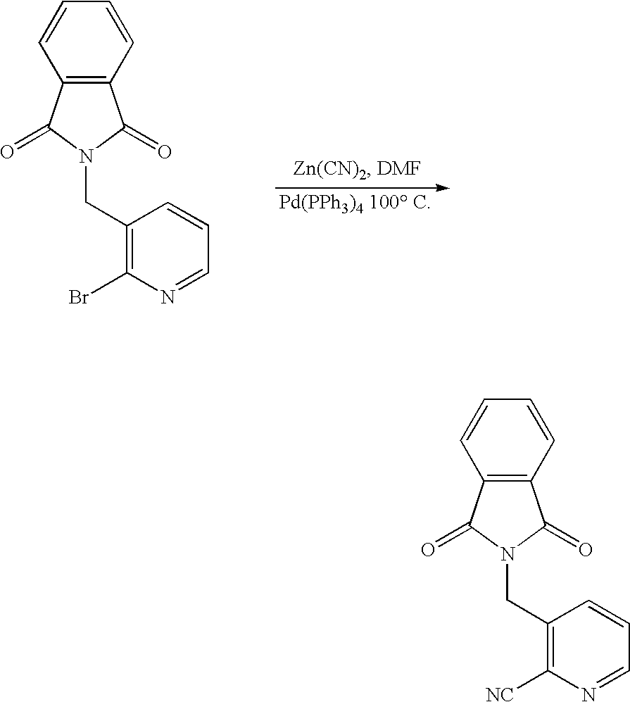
C1(CN2C(=O)C3=C(C2=O)C=CC=C3)=C(Br)N=CC=C1.C1=CC=CC2=C1C(=O)N(CC1=C([NC])N=CC=C1)C2=O
